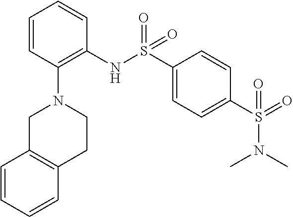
S(C1=CC=C(S(=O)(NC2=C(N3CC4=C(CC3)C=CC=C4)C=CC=C2)=O)C=C1)(N(C)C)(=O)=O
